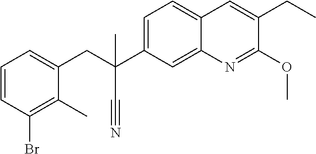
C1=C(C(CC2=CC=CC(Br)=C2C)(C#N)C)C=C2C(=C1)C=C(CC)C(OC)=N2
